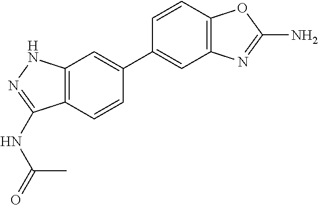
C12=C(C=C(C3=CC4=C(C=C3)OC(N)=N4)C=C1)NN=C2NC(=O)C
